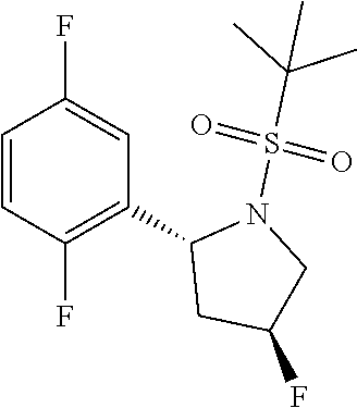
C1=CC(F)=C(C2CC(F)CN2S(=O)(=O)C(C)(C)C)C=C1F
